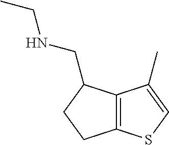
C12=C(C(C)=CS1)C(CNCC)CC2
